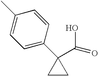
C1(C)=CC=C(C2(C(O)=O)CC2)C=C1
